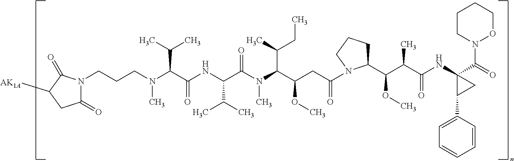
C(CCN(C(C(C)C)C(=O)NC(C(C)C)C(N(C(C(CC)C)C(OC)CC(N1C(C(C(C(=O)NC2(C(=O)N3OCCCC3)C(C3=CC=CC=C3)C2)C)OC)CCC1)=O)C)=O)C)N1C(=O)CC([AK1A])C1=O
